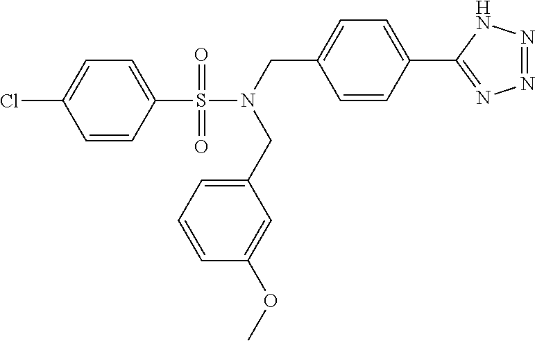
ClC1=CC=C(S(N(CC2=CC=CC(OC)=C2)CC2=CC=C(C3=NN=NN3)C=C2)(=O)=O)C=C1
